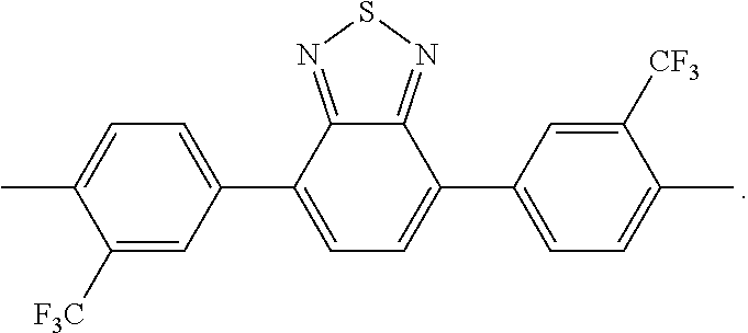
C1([CF3])=CC(C2=CC=C(C3=CC=C(C)C([F3C])=C3)C3=NSN=C23)=CC=C1C
